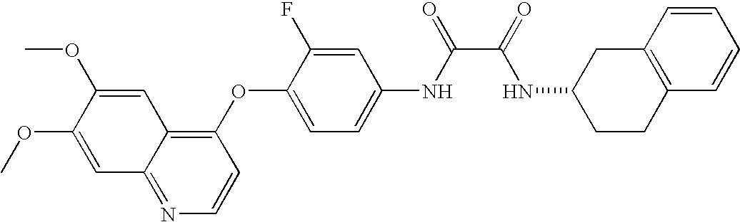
C1(OC2=CC=C(NC(C(=O)NC3CCC4=C(C3)C=CC=C4)=O)C=C2F)=C2C(=NC=C1)C=C(OC)C(OC)=C2
